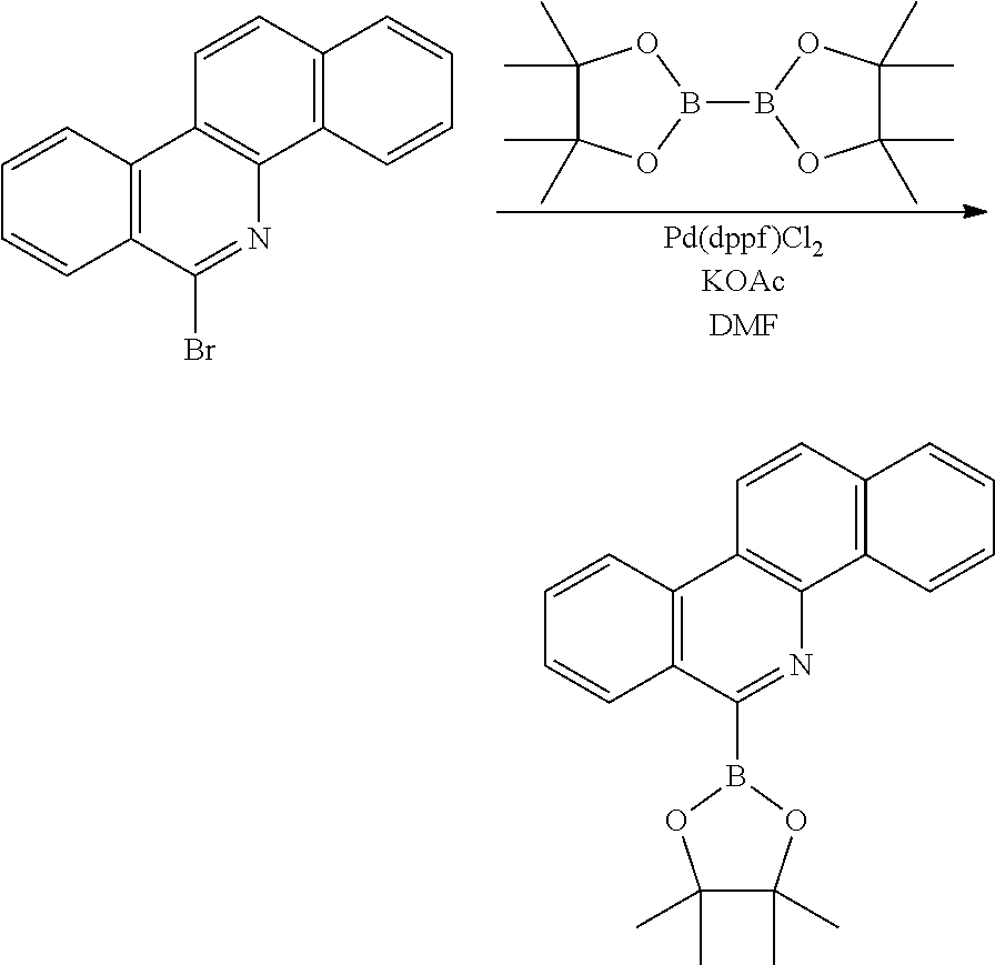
C1(C)(C)C(C)(C)OB(B2OC(C)(C)C(C)(C)O2)O1.C12=C(C(Br)=NC3=C1C=CC1=C3C=CC=C1)C=CC=C2.O1C(C)(C)C(C)(C)OB1C1=NC2=C(C3=C1C=CC=C3)C=CC1=C2C=CC=C1
